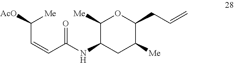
C1([Me])C(NC(C=CC([AcO])[Me])=O)CC([Me])C(CC=C)O1
